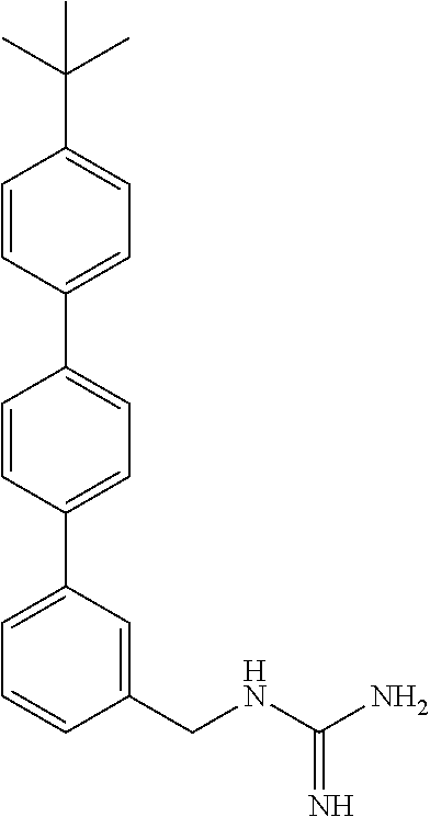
C1(C2=CC=C(C(C)(C)C)C=C2)=CC=C(C2=CC=CC(CNC(N)=N)=C2)C=C1
